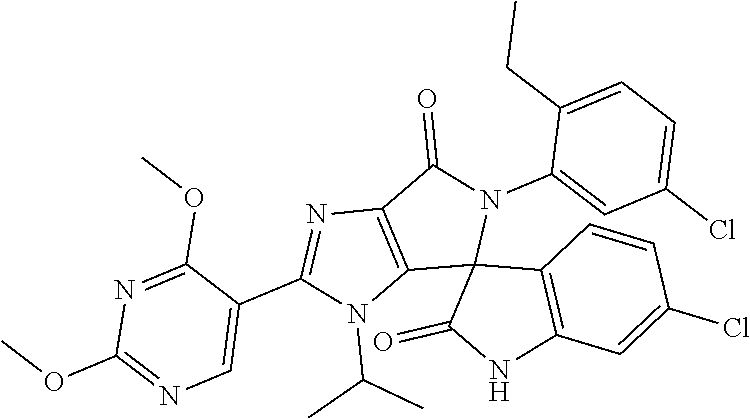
C12=C(C(=O)N(C3=CC(Cl)=CC=C3CC)C13C(=O)NC1=C3C=CC(Cl)=C1)N=C(C1=CN=C(OC)N=C1OC)N2C(C)C
